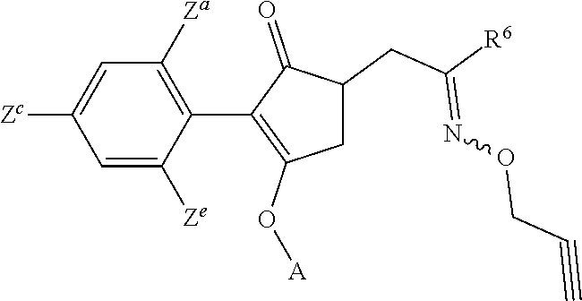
C1=C([Ze])C(C2=C(O[A])CC(CC([R6])=NOCC#C)C2=O)=C([Za])C=C1[Zc]
